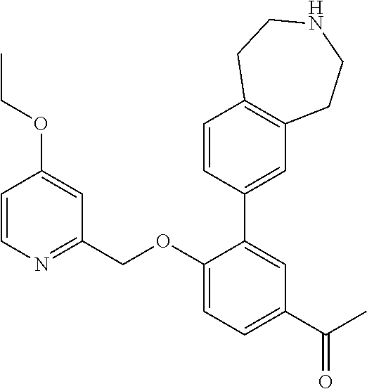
C1=CN=C(COC2=CC=C(C(C)=O)C=C2C2=CC3=C(C=C2)CCNCC3)C=C1OCC
